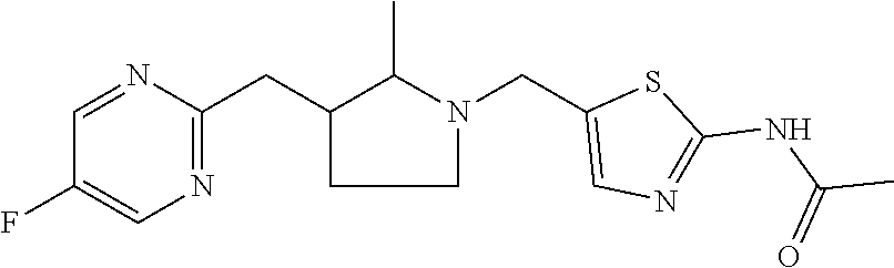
C1=NC(CC2CCN(CC3=CN=C(NC(C)=O)S3)C2C)=NC=C1F
